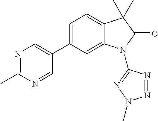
N1=C(C)N=CC(C2=CC=C3C(=C2)N(C2=NN(C)N=N2)C(=O)C3(C)C)=C1
